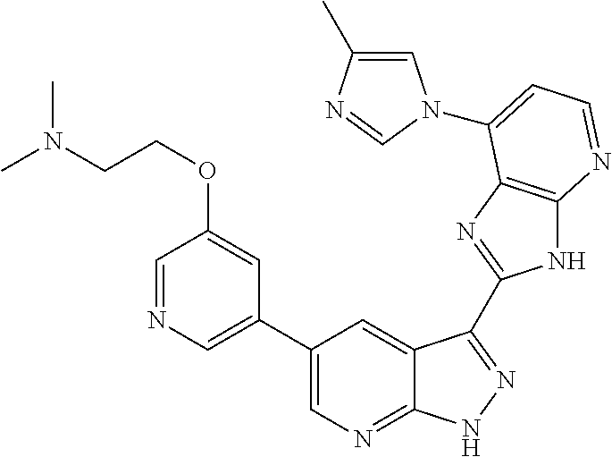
C1(C2=CN=CC(OCCN(C)C)=C2)=CN=C2C(=C1)C(C1=NC3=C(N1)N=CC=C3N1C=C(C)N=C1)=NN2
